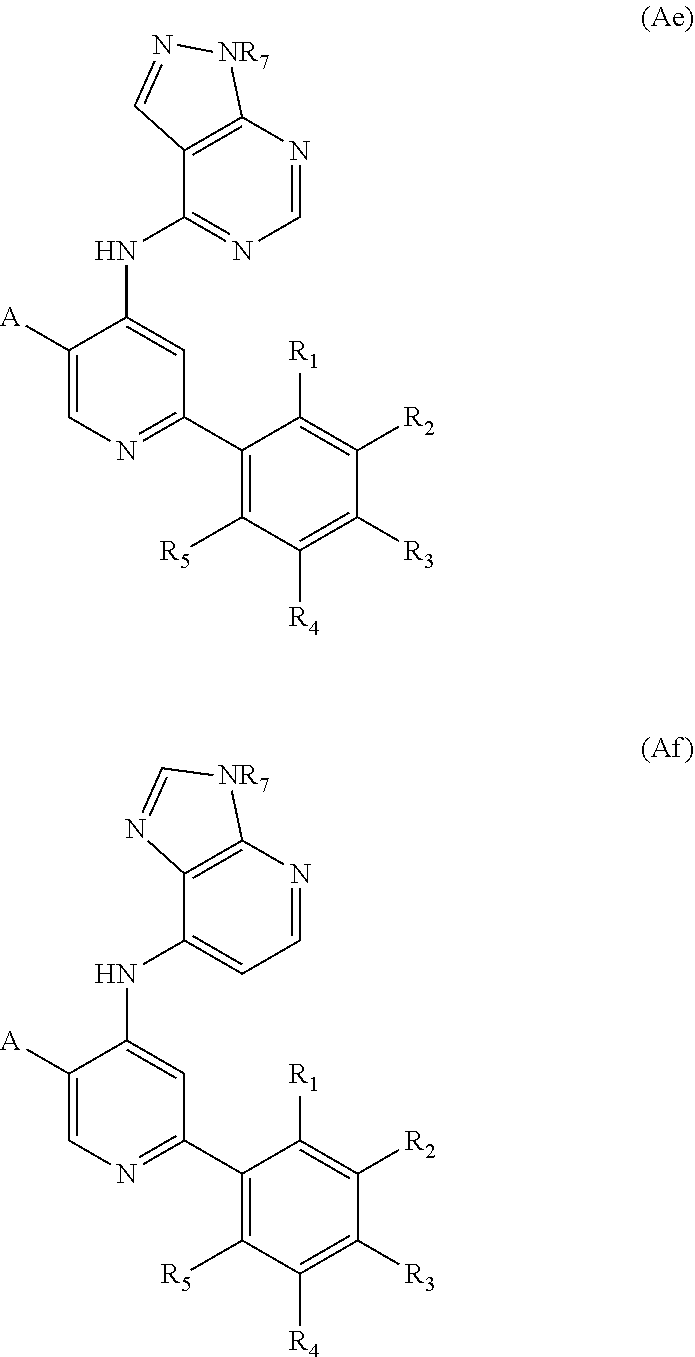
C1(C2=NC=C([A])C(NC3=NC=NC4=C3C=N[NR7]4)=C2)=C([R5])C([R4])=C([R3])C([R2])=C1[R1].C1(C2=NC=C([A])C(NC3=CC=NC4=C3N=C[NR7]4)=C2)=C([R5])C([R4])=C([R3])C([R2])=C1[R1]
